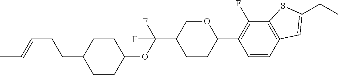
C(CCC1CCC(OC(C2CCC(C3=C(F)C4=C(C=C3)C=C(CC)S4)OC2)(F)F)CC1)=CC
